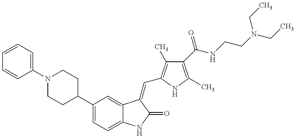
C1=CC=C(N2CCC(C3=CC=C4C(=C3)C(=CC3=C(C)C(C(NCCN(CC)CC)=O)=C(C)N3)C(=O)N4)CC2)C=C1
